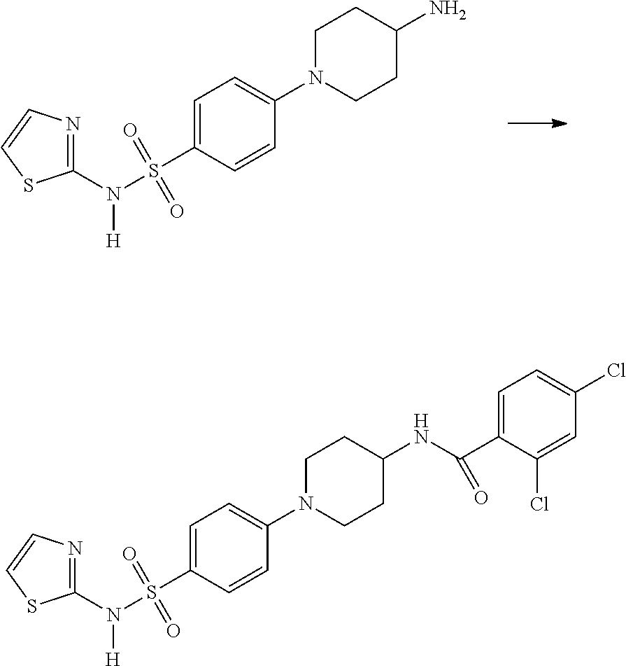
C1N(C2=CC=C(S(=O)(=O)N(C3=NC=CS3)[H])C=C2)CCC(N)C1.C1N(C2=CC=C(S(=O)(=O)N(C3=NC=CS3)[H])C=C2)CCC(NC(C2=CC=C(Cl)C=C2Cl)=O)C1
